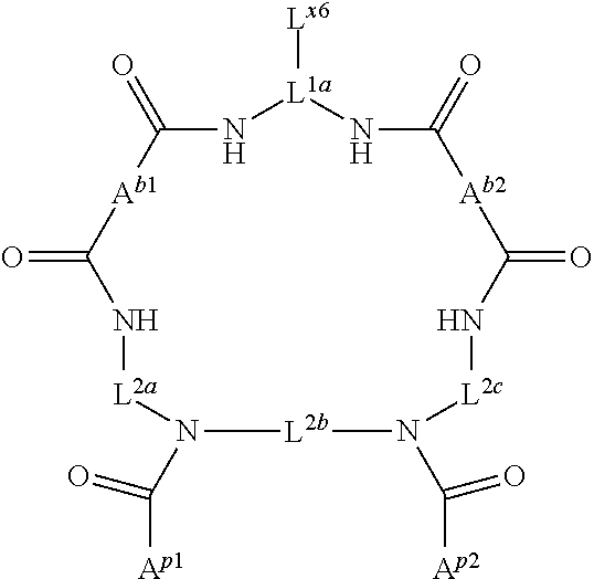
[Lx6][L1a]1NC(=O)[Ab2]C(=O)N[L2c]N(C([Ap2])=O)[L2b]N(C([Ap1])=O)[L2a]NC(=O)[Ab1]C(=O)N1
